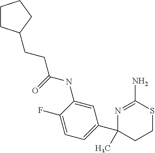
C(CC1CCCC1)C(=O)NC1=CC(C2(C)CCSC(N)=N2)=CC=C1F
